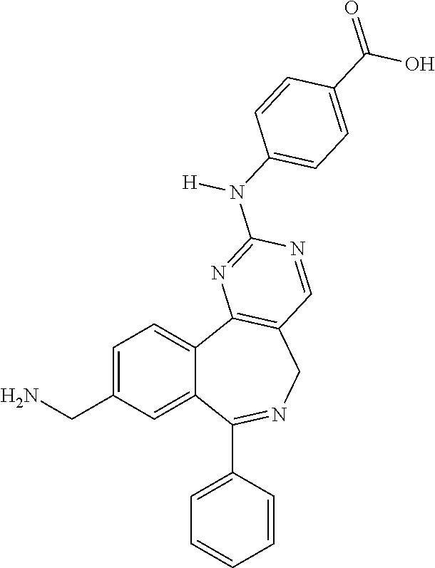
C1=C(CN)C=C2C(=C1)C1=C(CN=C2C2=CC=CC=C2)C=NC(N([H])C2=CC=C(C(O)=O)C=C2)=N1
